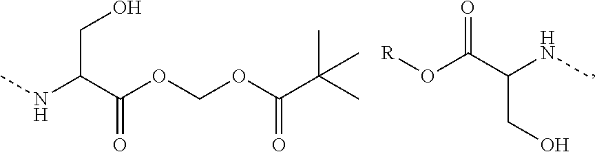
[R]OC(C(NC)CO)=O.CNC(C(OCOC(C(C)(C)C)=O)=O)CO
